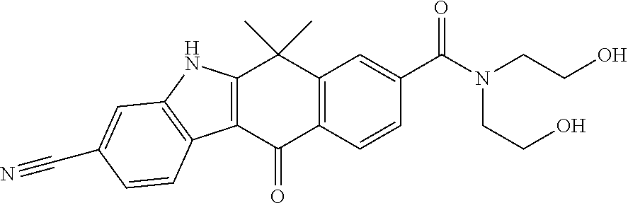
C12=C(C(=O)C3=C(C1(C)C)C=C(C(N(CCO)CCO)=O)C=C3)C1=C(N2)C=C(C#N)C=C1
